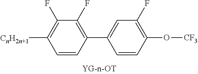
C1([CnH2n+1])=C(F)C(F)=C(C2=CC(F)=C(O[CF3])C=C2)C=C1
